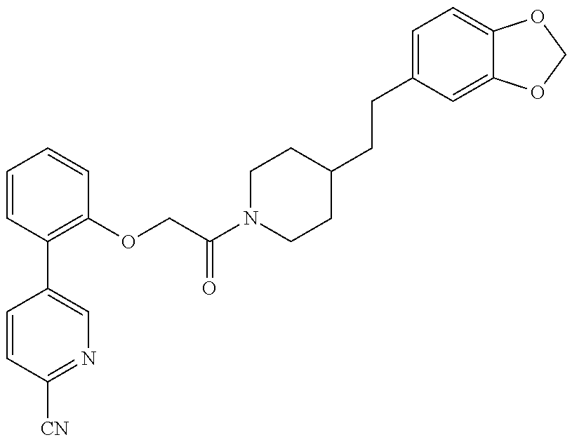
C1=CC([CN])=NC=C1C1=C(OCC(N2CCC(CCC3=CC=C4C(=C3)OCO4)CC2)=O)C=CC=C1
